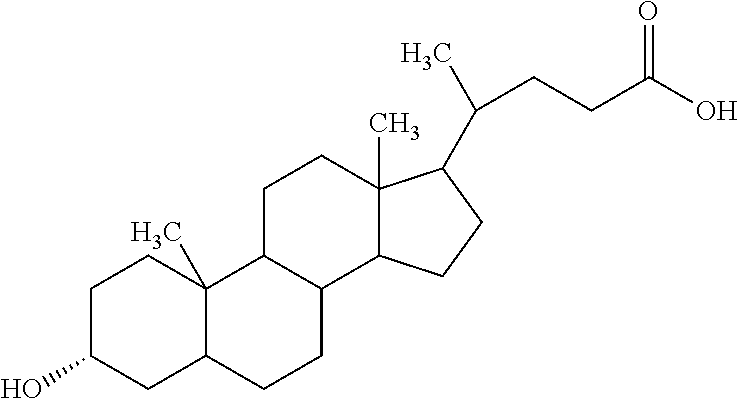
C1C(O)CC2C(C)(C1)C1C(CC2)C2C(C)(CC1)C(C(C)CCC(O)=O)CC2
